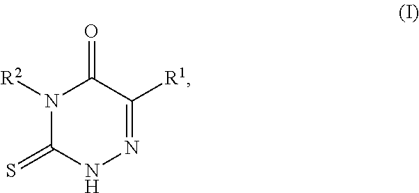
N1([R2])C(=S)NN=C([R1])C1=O
